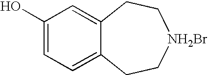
C1(O)=CC=C2C(=C1)CC[NH2Br]CC2
